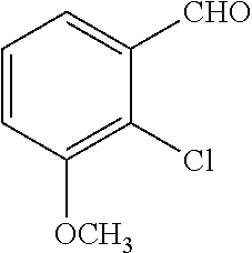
C1=CC([OCH3])=C(Cl)C([CHO])=C1
